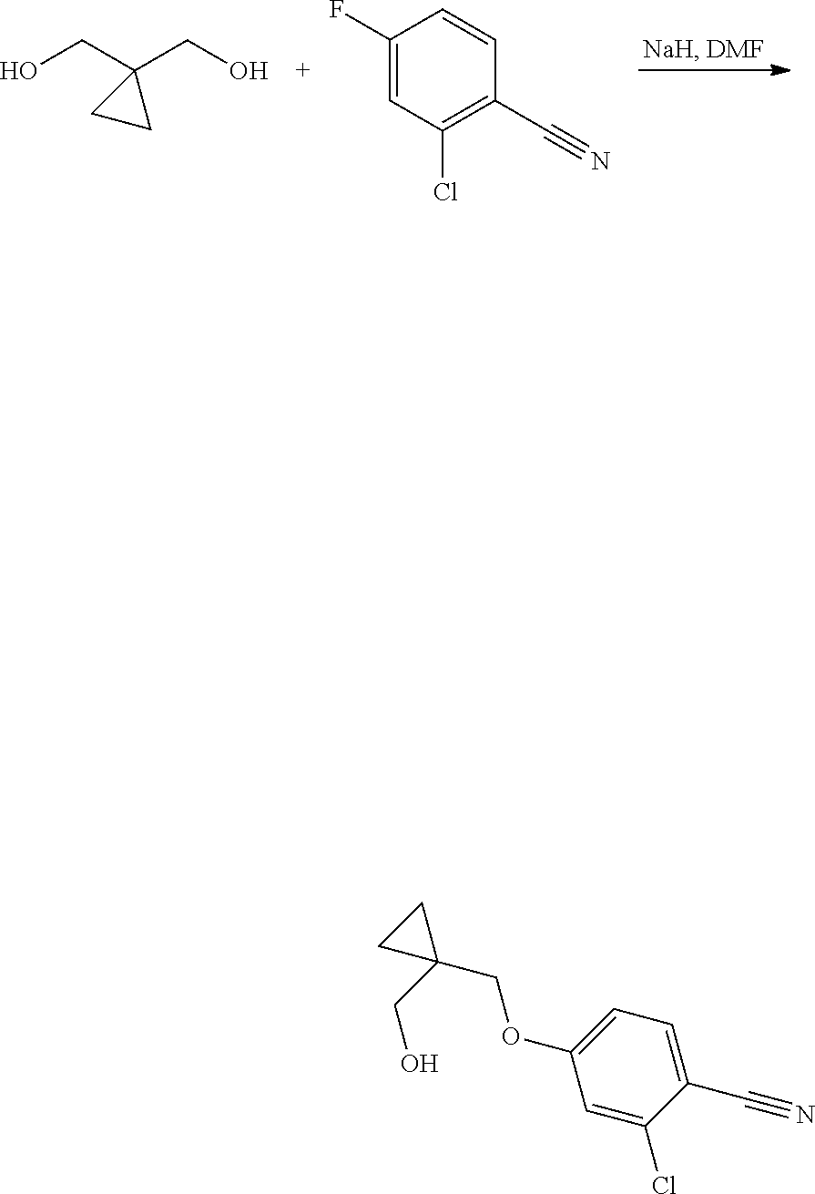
C1=C(F)C=CC(C#N)=C1Cl.OCC1(CO)CC1.C1=C(OCC2(CO)CC2)C=C(Cl)C(C#N)=C1
